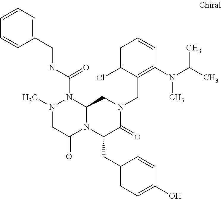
N(C(=O)N1N(C)CC(=O)N2C1CN(CC1=C(N(C(C)C)C)C=CC=C1Cl)C(=O)C2CC1=CC=C(O)C=C1)CC1=CC=CC=C1
